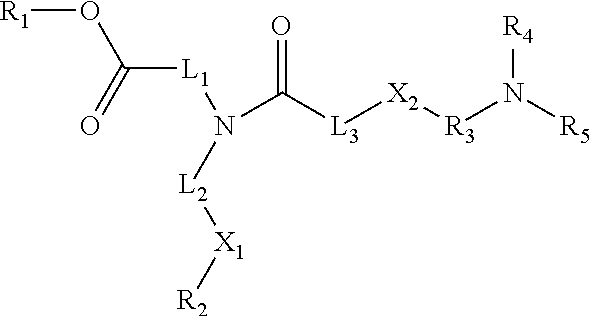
N(C([L3][X2][R3]N([R5])[R4])=O)([L1]C(=O)O[R1])[L2][X1][R2]
